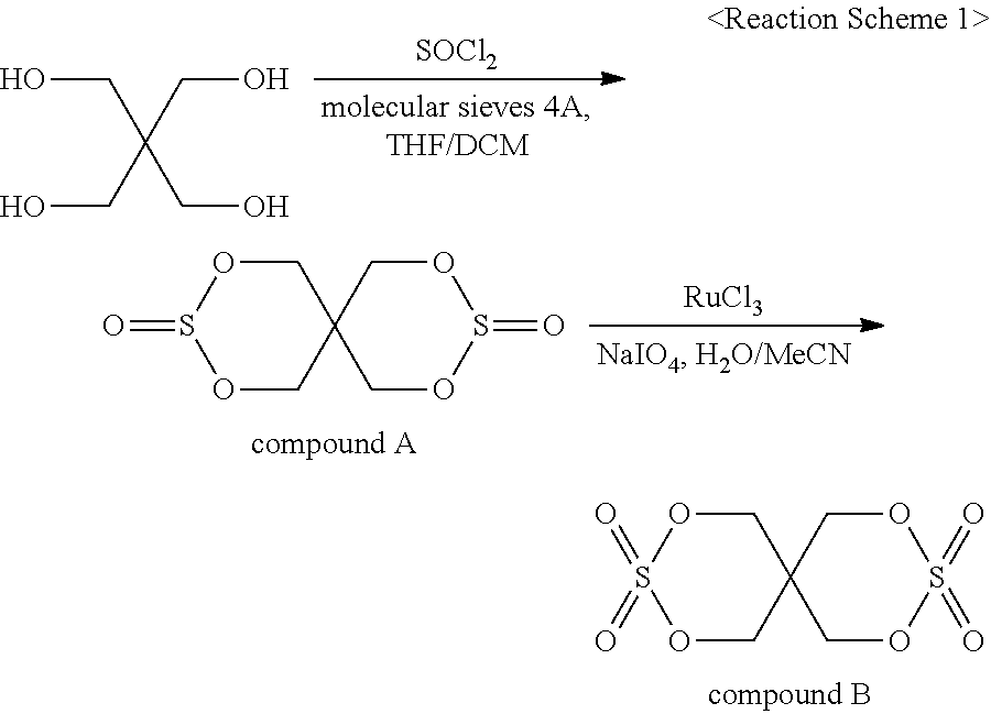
[SOCl2].OCC(CO)(CO)CO.[RuCl3].O1CC2(COS1=O)COS(=O)OC2.O1CC2(COS1(=O)=O)COS(=O)(=O)OC2
